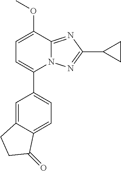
C1=C2C(=CC=C1C1=CC=C(OC)C3=NC(C4CC4)=NN13)C(=O)CC2
